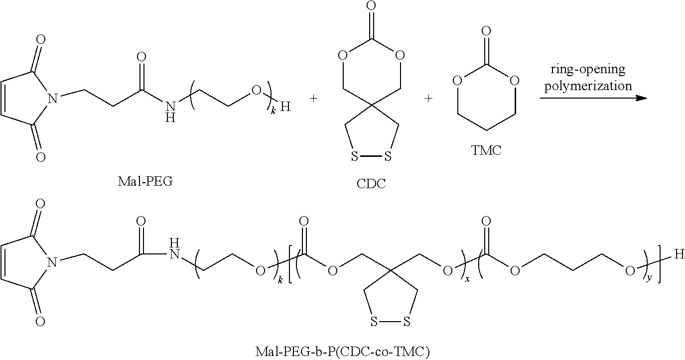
N(CCOC(OCC1(COC(OCCCO[H])=O)CSSC1)=O)C(CCN1C(=O)C=CC1=O)=O.O1CC2(COC1=O)CSSC2.[CDC].O1CCCOC1=O.C(NCCO[H])(CCN1C(=O)C=CC1=O)=O
